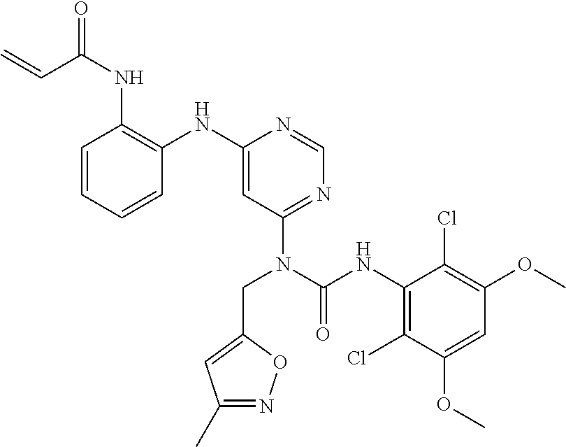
C1=CC(NC(=O)C=C)=C(NC2=CC(N(C(NC3=C(Cl)C(OC)=CC(OC)=C3Cl)=O)CC3=CC(C)=NO3)=NC=N2)C=C1
